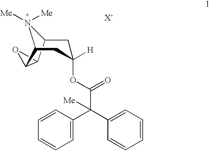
C1=CC(C(C2=CC=CC=C2)(C(OC2([H])CC3C4OC4C(C2)N3([Me])[Me])=O)[Me])=CC=C1.[X-]
